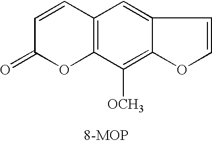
C12=C(C([OCH3])=C3C(=C1)C=CO3)OC(=O)C=C2
